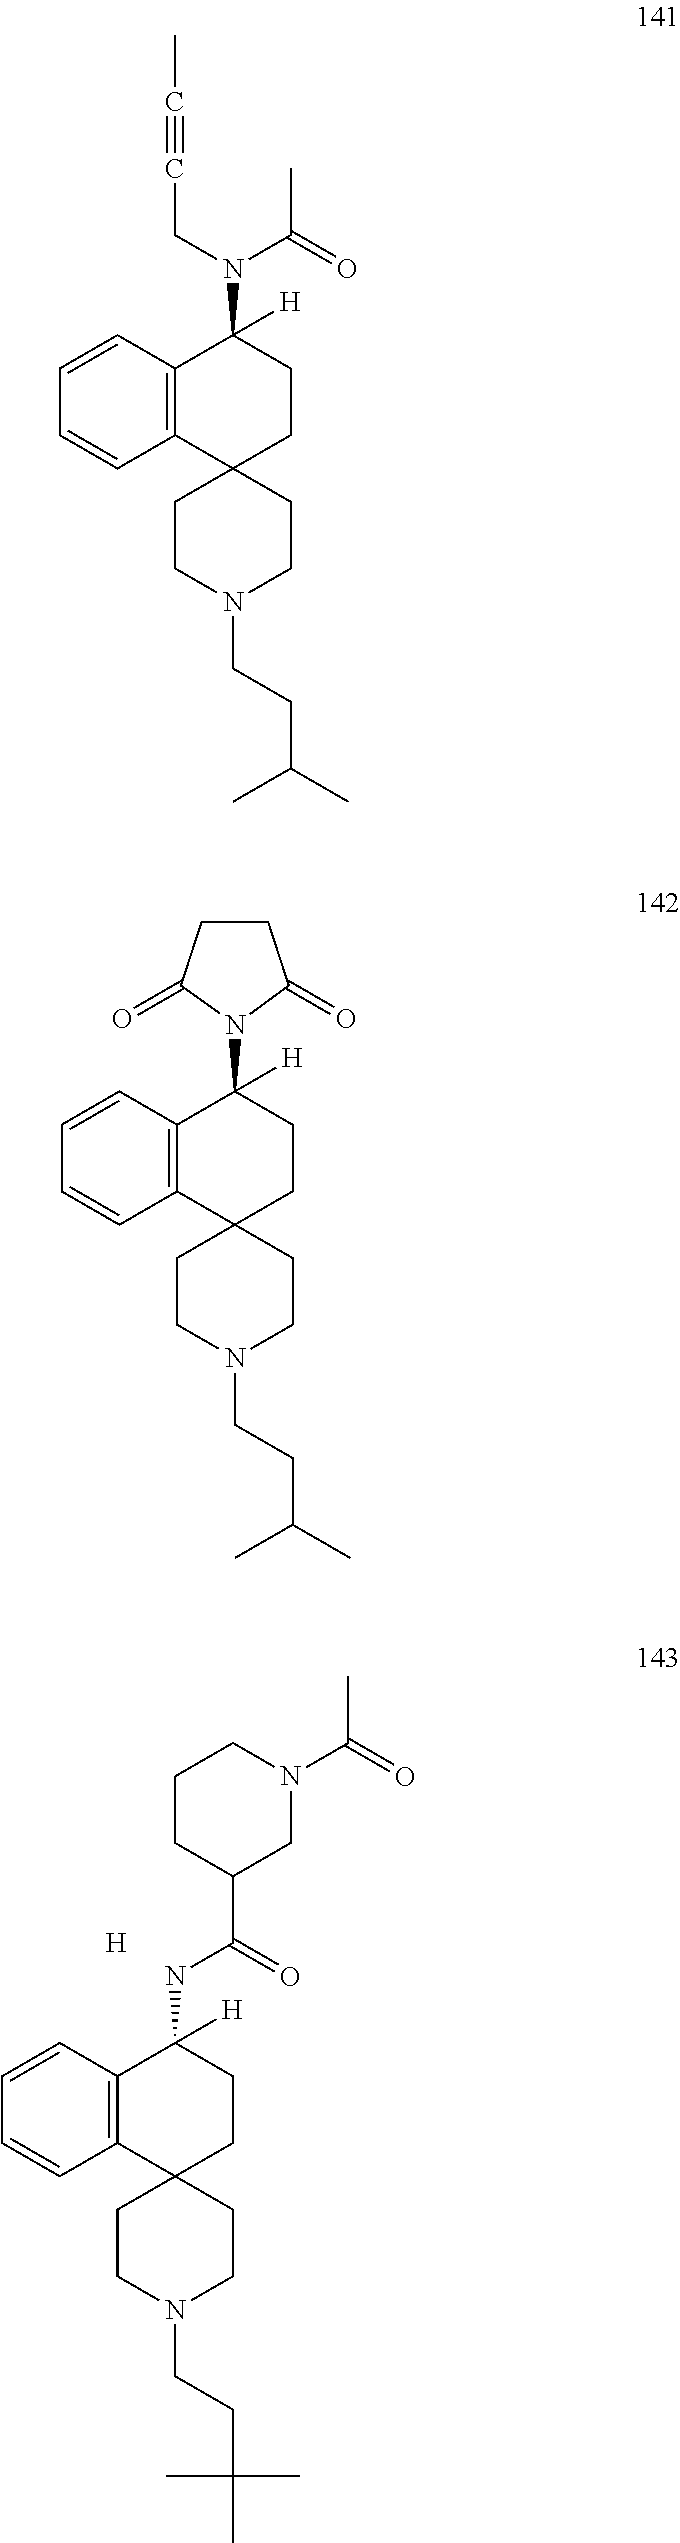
C12(CCN(CCC(C)(C)C)CC1)CCC(NC(=O)C1CN(C(=O)C)CCC1)([H])C1=C2C=CC=C1.[H].C12(CCN(CCC(C)C)CC1)CCC(N(C(=O)C)CC#CC)([H])C1=C2C=CC=C1.C12(CCN(CCC(C)C)CC1)CCC(N1C(=O)CCC1=O)([H])C1=C2C=CC=C1
